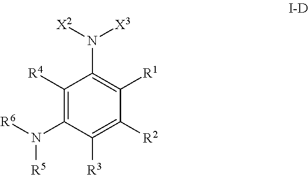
C1([R4])=C(N([R6])[R5])C([R3])=C([R2])C([R1])=C1N([X3])[X2]
